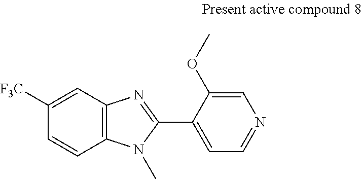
C1=C([F3C])C=CC2=C1N=C(C1=CC=NC=C1OC)N2C
